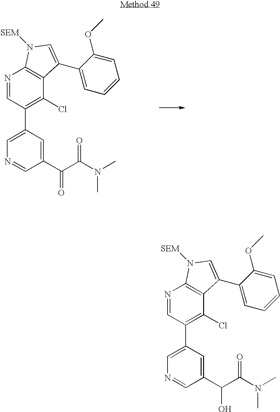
N1=CC(C2=CN=CC(C(=O)C(N(C)C)=O)=C2)=C(Cl)C2=C1N([SEM])C=C2C1=CC=CC=C1OC.N1=CC(C2=CN=CC(C(O)C(N(C)C)=O)=C2)=C(Cl)C2=C1N([SEM])C=C2C1=CC=CC=C1OC
